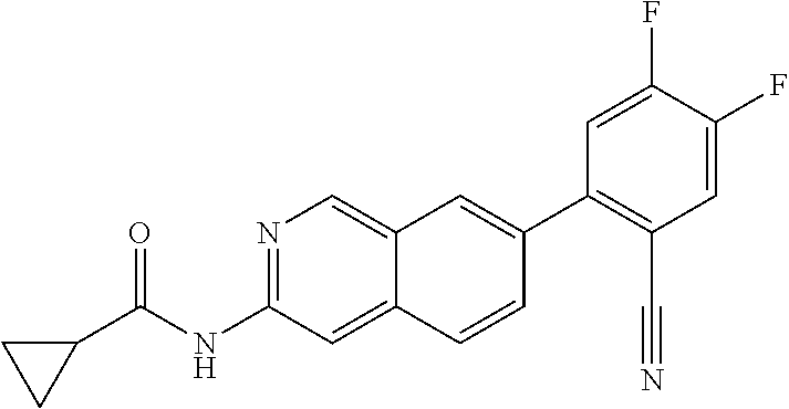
N1=C(NC(=O)C2CC2)C=C2C(=C1)C=C(C1=C(C#N)C=C(F)C(F)=C1)C=C2
